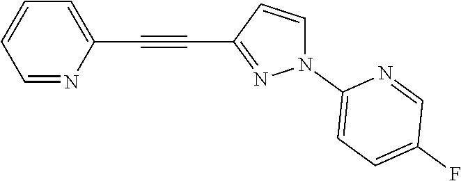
C1=NC(C#CC2=NN(C3=CC=C(F)C=N3)C=C2)=CC=C1
